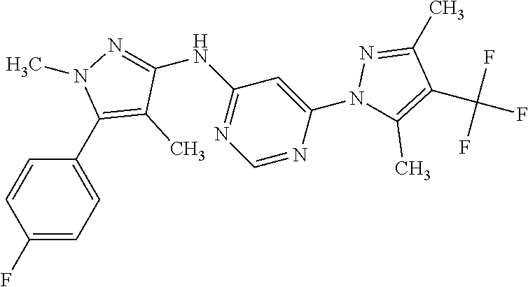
C1=C(C2=C(C)C(NC3=NC=NC(N4C(C)=C(C(F)(F)F)C(C)=N4)=C3)=NN2C)C=CC(F)=C1
